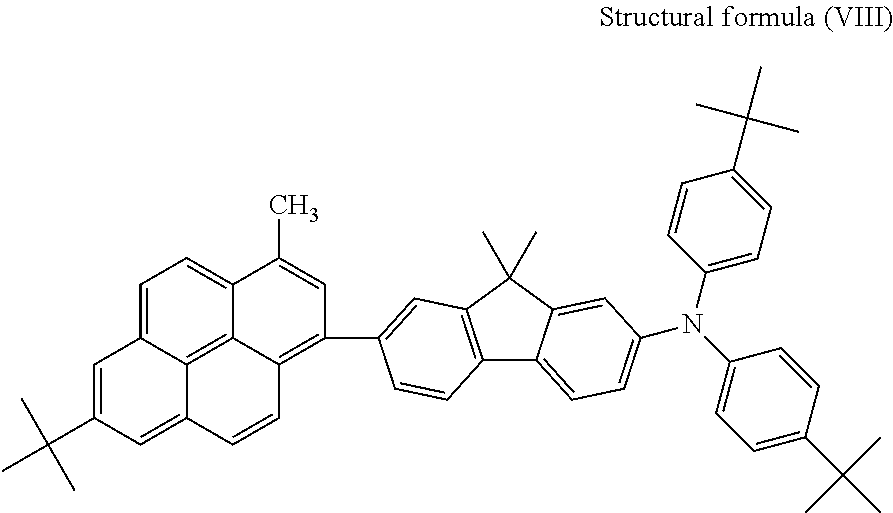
C1=C2C3=C4C(=C1)C(C)=CC(C1=CC5=C(C6=CC=C(N(C7=CC=C(C(C)(C)C)C=C7)C7=CC=C(C(C)(C)C)C=C7)C=C6C5(C)C)C=C1)=C4C=CC3=CC(C(C)(C)C)=C2
